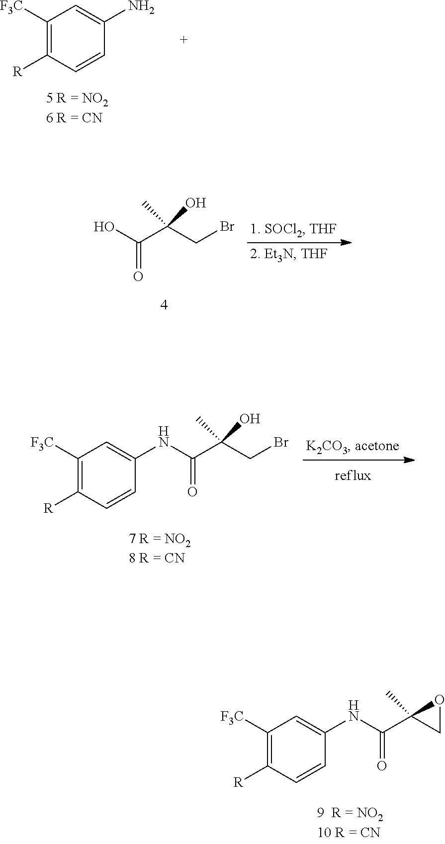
C1([F3C])=C([R])C=CC(N)=C1.OC(C(CBr)(O)C)=O.C1([F3C])=C([R])C=CC(NC(C(CBr)(C)O)=O)=C1.C1([F3C])=C([R])C=CC(NC(C2(C)CO2)=O)=C1
